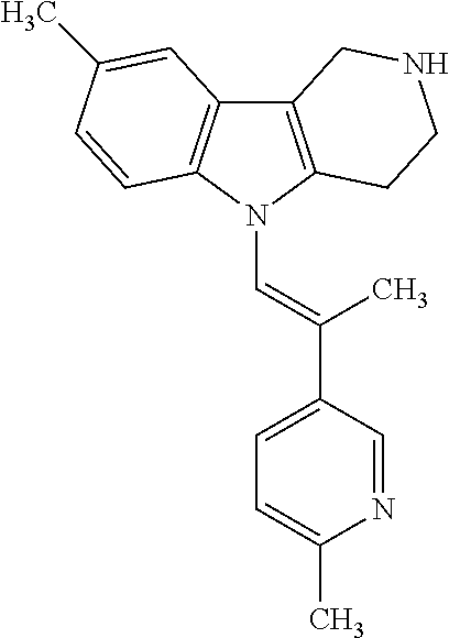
C12=C(N(C=C(C3=CC=C(C)N=C3)C)C3=C1C=C(C)C=C3)CCNC2
